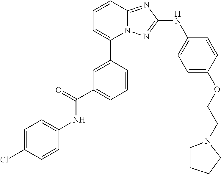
C1=CC2=NC(NC3=CC=C(OCCN4CCCC4)C=C3)=NN2C(C2=CC(C(=O)NC3=CC=C(Cl)C=C3)=CC=C2)=C1
